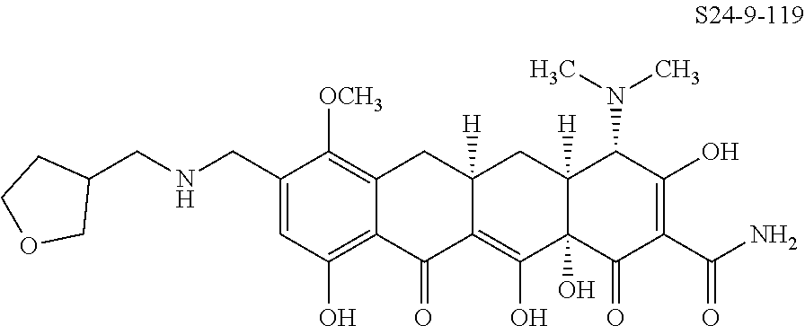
C1(CNCC2CCOC2)=CC(O)=C2C(=C1[OCH3])CC1([H])C(=C(O)C3(O)C([H])(C1)C(N(C)C)C(O)=C(C(N)=O)C3=O)C2=O
